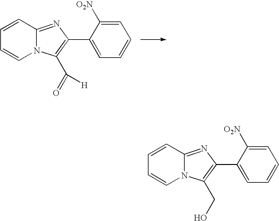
C1=CC2=NC(C3=CC=CC=C3[O2N])=C(C(=O)[H])N2C=C1.C1=CC2=NC(C3=CC=CC=C3[O2N])=C(CO)N2C=C1
